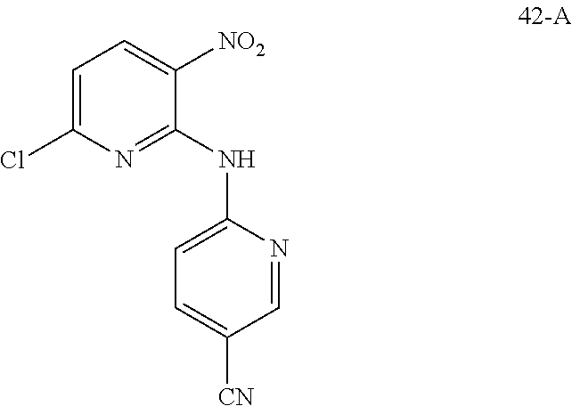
C1([CN])=CC=C(NC2=NC(Cl)=CC=C2[NO2])N=C1
